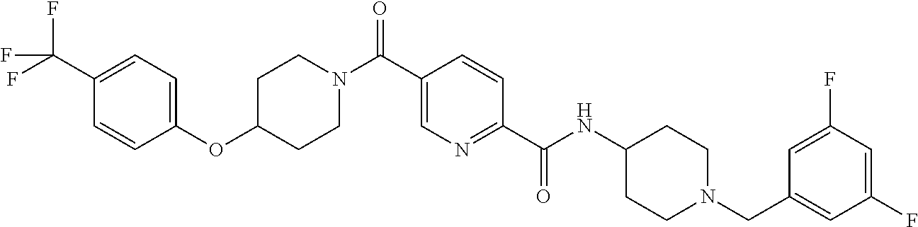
C1C(OC2=CC=C(C(F)(F)F)C=C2)CCN(C(C2=CN=C(C(NC3CCN(CC4=CC(F)=CC(F)=C4)CC3)=O)C=C2)=O)C1
